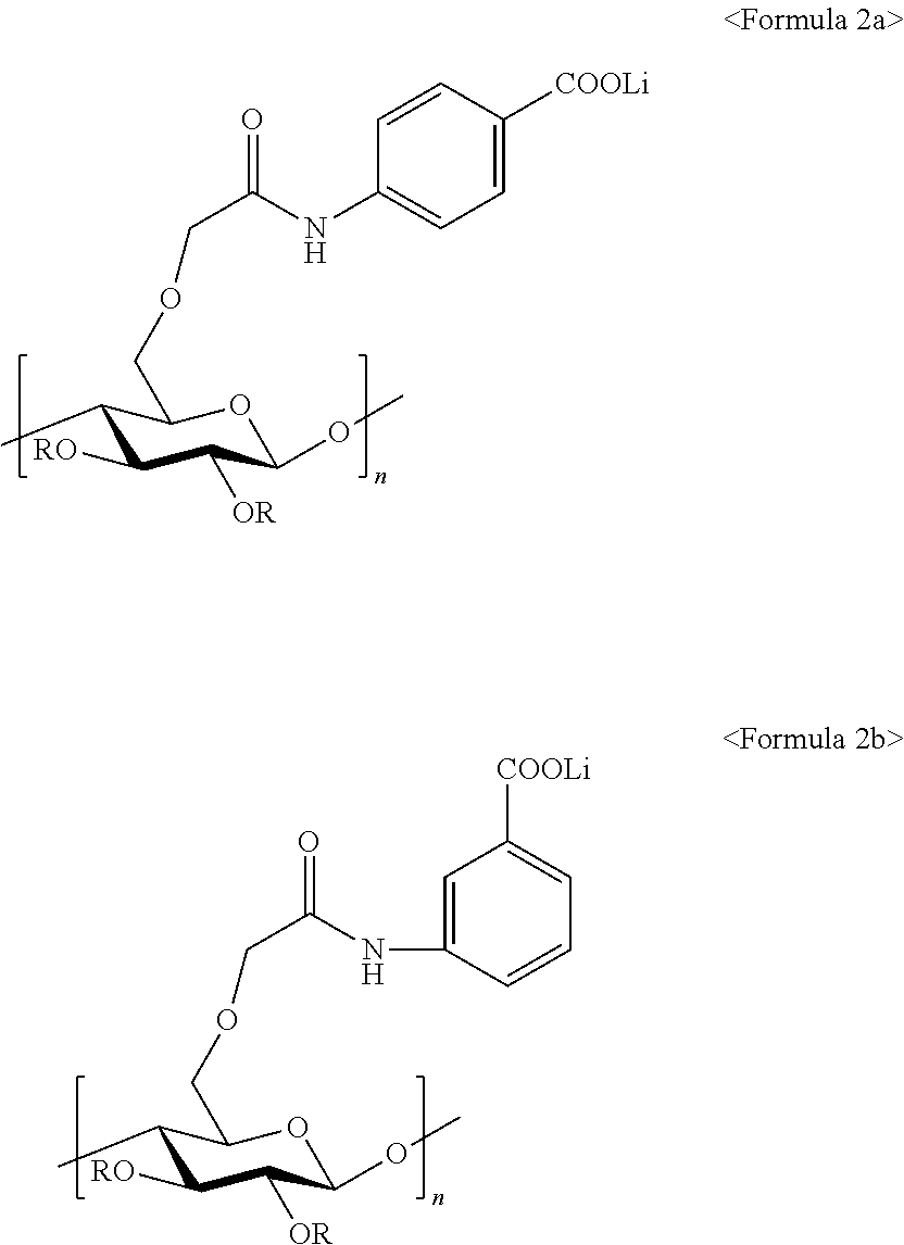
C1(C)C([RO])C([OR])C(OC)OC1COCC(=O)NC1=CC=C([COOLi])C=C1.C1(C)C([RO])C([OR])C(OC)OC1COCC(=O)NC1=CC([COOLi])=CC=C1
